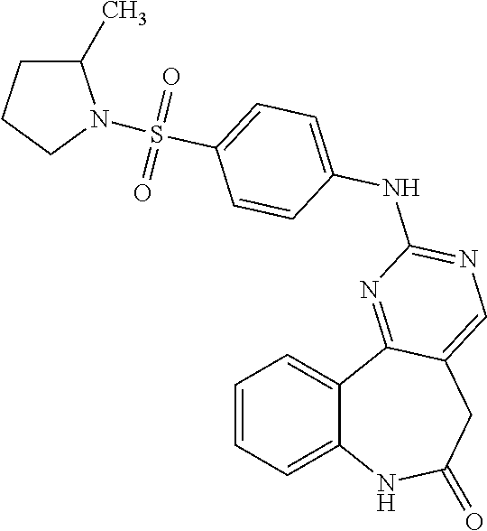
C1=CC=C2C(=C1)C1=NC(NC3=CC=C(S(=O)(=O)N4C(C)CCC4)C=C3)=NC=C1CC(=O)N2
